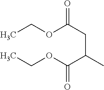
C(CC(OCC)=O)(C(OCC)=O)C
